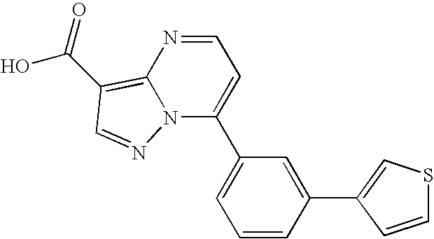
N12C(C3=CC=CC(C4=CSC=C4)=C3)=CC=NC1=C(C(O)=O)C=N2
